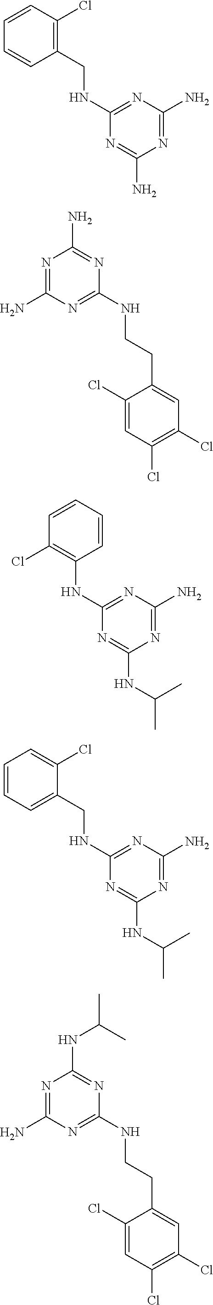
C(NC1=NC(N)=NC(N)=N1)C1=C(Cl)C=CC=C1.N1=C(N)N=C(NCCC2=CC(Cl)=C(Cl)C=C2Cl)N=C1N.C1=CC=CC(Cl)=C1NC1=NC(N)=NC(NC(C)C)=N1.C(NC1=NC(N)=NC(NC(C)C)=N1)C1=CC=CC=C1Cl.N1=C(N)N=C(NCCC2=CC(Cl)=C(Cl)C=C2Cl)N=C1NC(C)C
